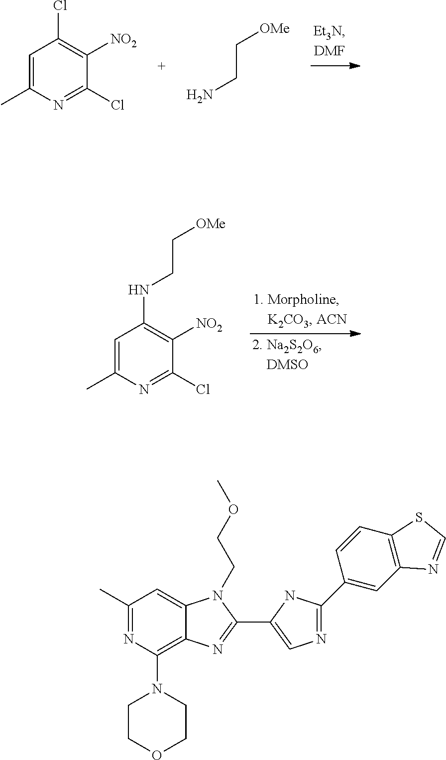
C1=C(C)N=C(Cl)C([NO2])=C1NCC[OMe].C1=C(C)N=C(Cl)C([NO2])=C1Cl.C(CN)[OMe].N1=C(C2=CC3=C(C=C2)SC=N3)NC(C2=NC3=C(N4CCOCC4)N=C(C)C=C3N2CCOC)=C1
